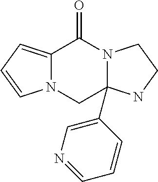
N12C(=CC=C1)C(=O)N1C(C3=CN=CC=C3)(C2)NCC1
